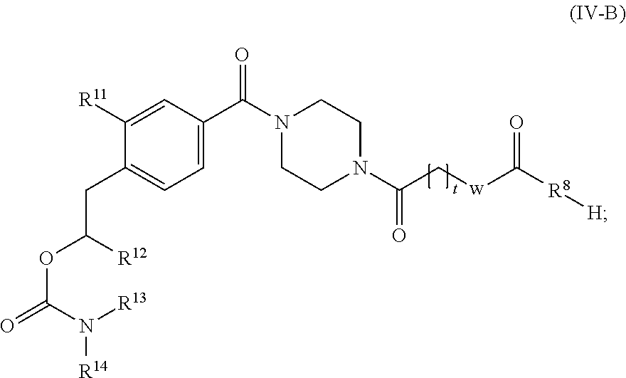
C1([R11])=CC(C(N2CCN(C(C[w]C(=O)[R8][H])=O)CC2)=O)=CC=C1CC(OC(N([R14])[R13])=O)[R12]
